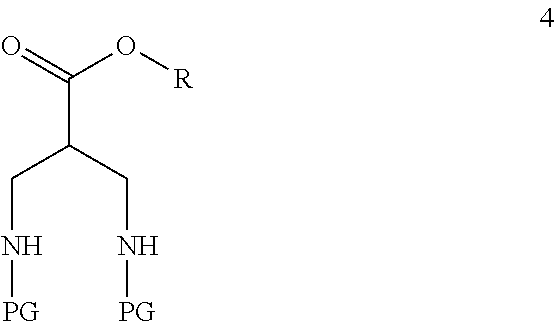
C(N[PG])C(CN[PG])C(=O)O[R]
